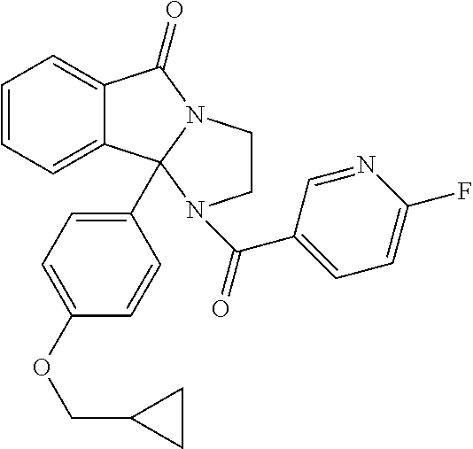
C1=CC=C2C(=C1)C(=O)N1CCN(C(=O)C3=CC=C(F)N=C3)C21C1=CC=C(OCC2CC2)C=C1
